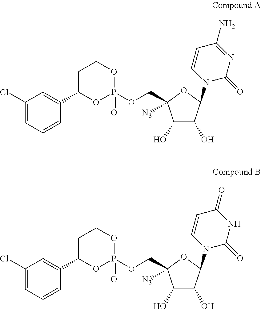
C1(Cl)=CC=CC(C2CCOP(OCC3([N3])C(O)C(O)C(N4C=CC(N)=NC4=O)O3)(=O)O2)=C1.C1(Cl)=CC=CC(C2CCOP(OCC3([N3])C(O)C(O)C(N4C=CC(=O)NC4=O)O3)(=O)O2)=C1
